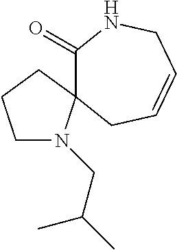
C1(=O)NCC=CCC12N(CC(C)C)CCC2
